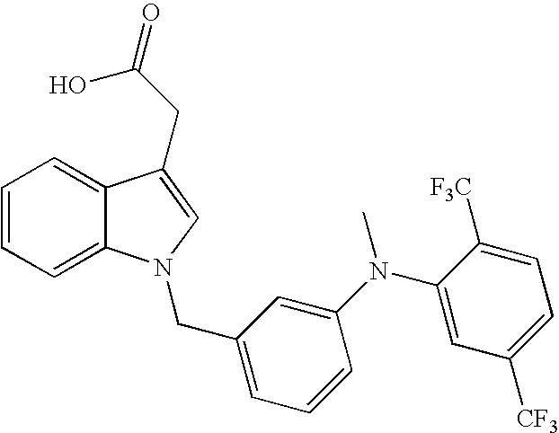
C1=CC=C2C(=C1)C(CC(O)=O)=CN2CC1=CC=CC(N(C2=CC([CF3])=CC=C2[F3C])C)=C1
